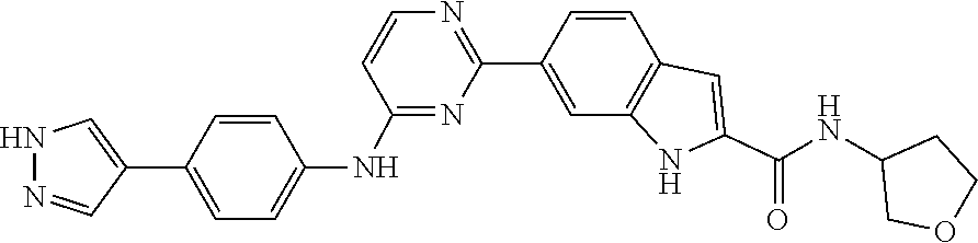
C1(NC2=CC=C(C3=CNN=C3)C=C2)=NC(C2=CC3=C(C=C2)C=C(C(=O)NC2COCC2)N3)=NC=C1
